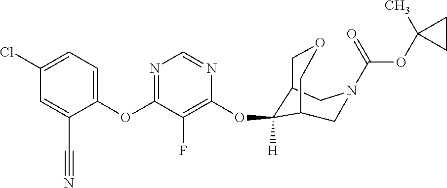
C1(OC2=NC=NC(OC3([H])C4COCC3CN(C(OC3(C)CC3)=O)C4)=C2F)=CC=C(Cl)C=C1C#N
